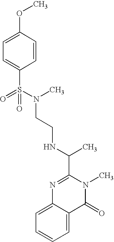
C(NC(C1=NC2=CC=CC=C2C(=O)N1C)C)CN(S(=O)(C1=CC=C(OC)C=C1)=O)C
